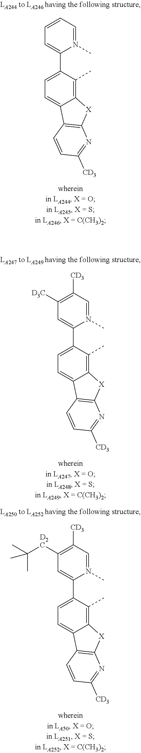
C1=C(C2=CC=CC=N2C)C(C)=C2C(=C1)C1=C([X]2)N=C([CD3])C=C1.C1=C(C2=CC([D3C])=C([CD3])C=N2C)C(C)=C2C(=C1)C1=C([X]2)N=C([CD3])C=C1.C1=C(C2=CC([D2C]C(C)(C)C)=C([CD3])C=N2C)C(C)=C2C(=C1)C1=C([X]2)N=C([CD3])C=C1
